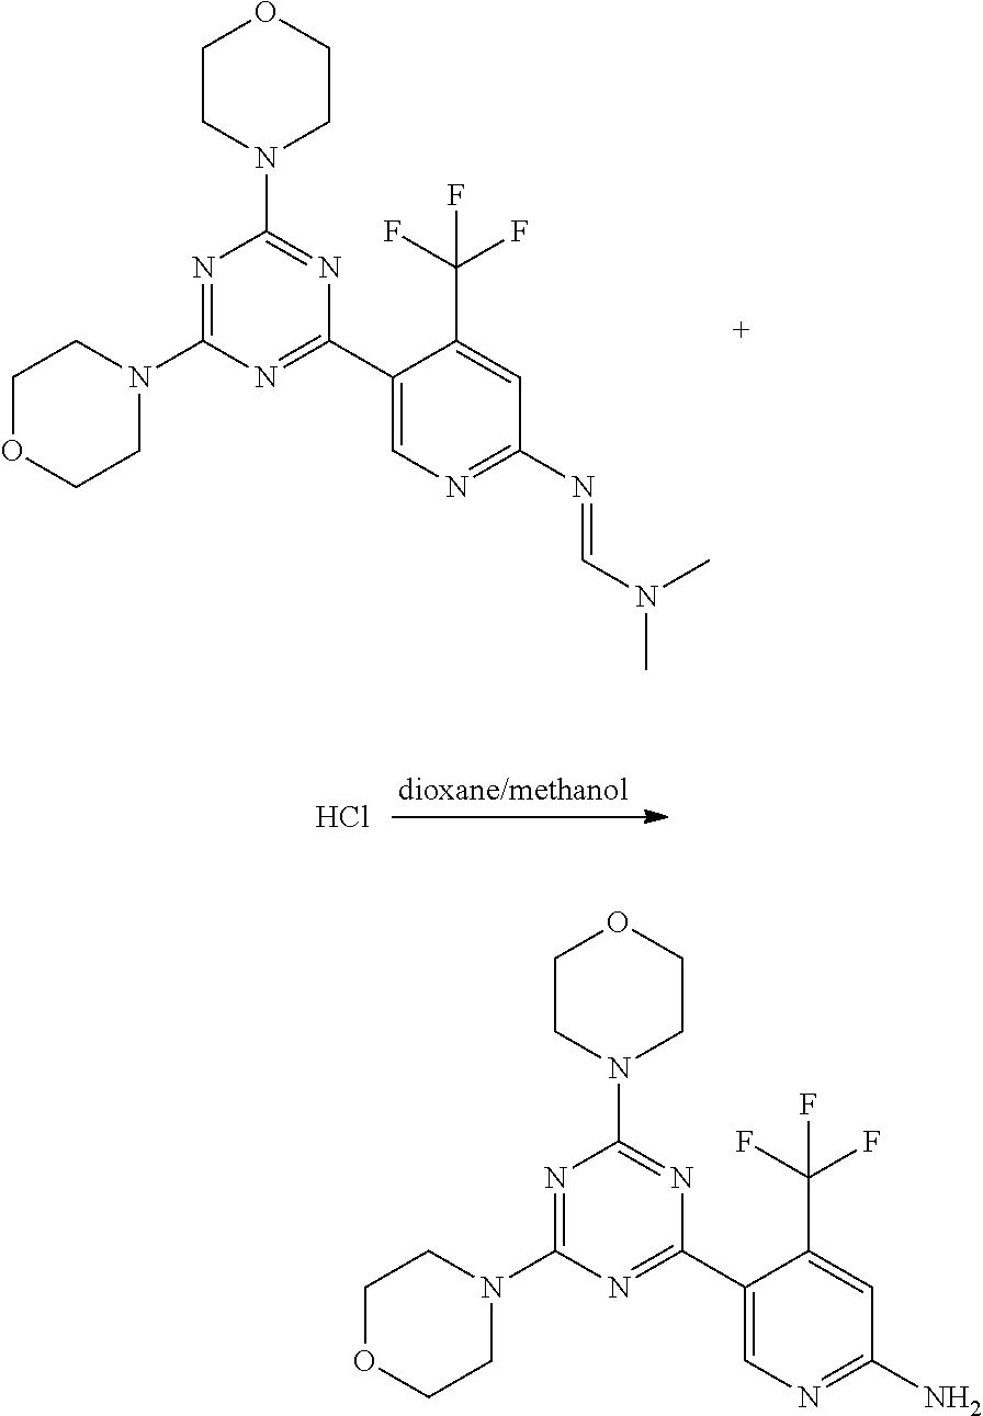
C1CN(C2=NC(C3=CN=C(N=CN(C)C)C=C3C(F)(F)F)=NC(N3CCOCC3)=N2)CCO1.Cl.C1CN(C2=NC(C3=CN=C(N)C=C3C(F)(F)F)=NC(N3CCOCC3)=N2)CCO1
